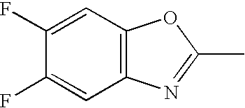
C1(F)=CC2=C(C=C1F)N=C(C)O2
